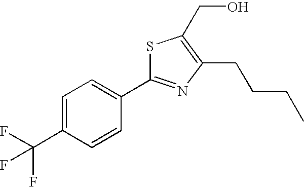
C1=C(C(F)(F)F)C=CC(C2=NC(CCCC)=C(CO)S2)=C1
